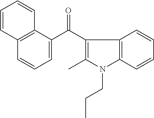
C12=C(C(C(C3=C(C)N(CCC)C4=C3C=CC=C4)=O)=CC=C1)C=CC=C2
